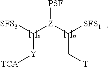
C([Z](C([SFS1])C[T])[PSF])([SFS3])[Y][TCA]
